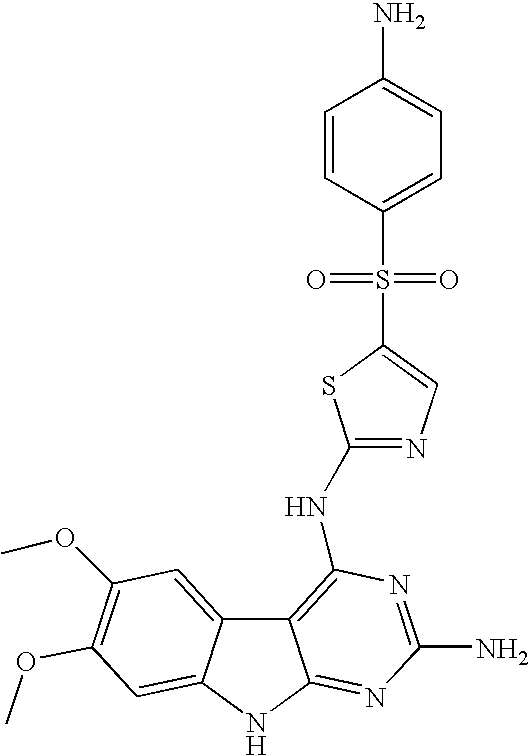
C1=CC(S(C2=CN=C(NC3=C4C5=CC(OC)=C(OC)C=C5NC4=NC(N)=N3)S2)(=O)=O)=CC=C1N
